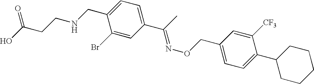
C1(Br)=CC(C(C)=NOCC2=CC=C(C3CCCCC3)C([CF3])=C2)=CC=C1CNCCC(O)=O
